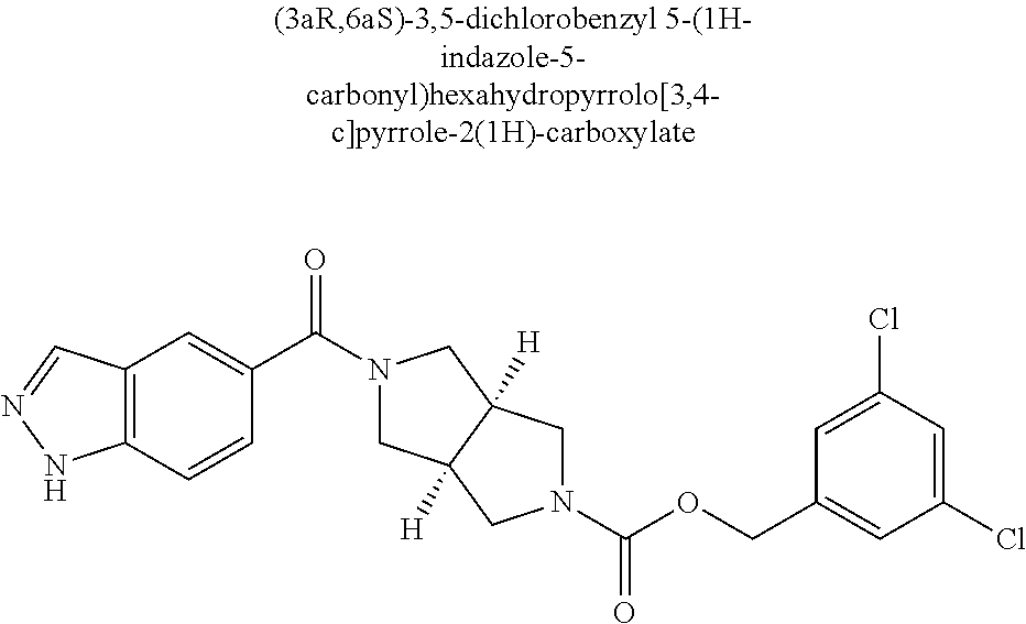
C1(C(=O)N2CC3([H])C([H])(C2)CN(C(=O)OCC2=CC(Cl)=CC(Cl)=C2)C3)=CC2=C(C=C1)NN=C2
